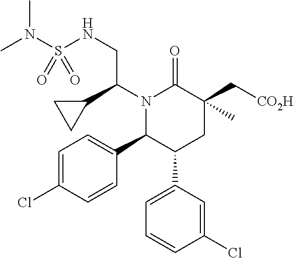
C1=C(C2CC(C[CO2H])(C)C(=O)N(C(C3CC3)CNS(N(C)C)(=O)=O)C2C2=CC=C(Cl)C=C2)C=C(Cl)C=C1
